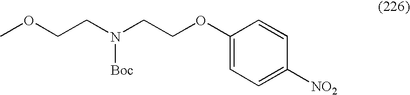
C1(OCCN(CCOC)[Boc])=CC=C([NO2])C=C1
